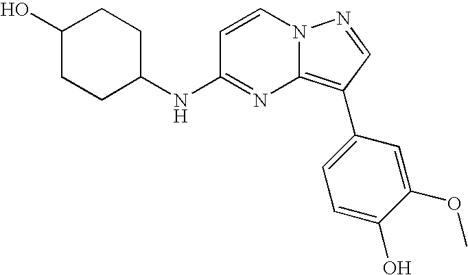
C1(O)CCC(NC2=NC3=C(C4=CC=C(O)C(OC)=C4)C=NN3C=C2)CC1
